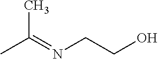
CC(=NCCO)C
